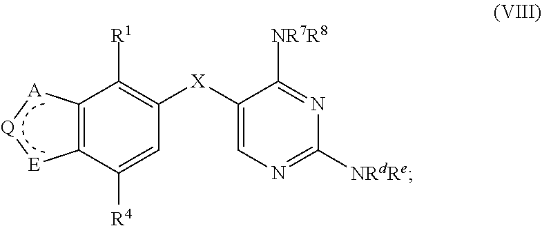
C12=C(C([R4])=CC([X]C3=CN=C([NRdRe])N=C3[NR7R8])=C1[R1])[E][Q][A]2
